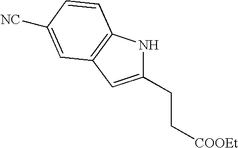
C1(CC[COOEt])=CC2=C(N1)C=CC([NC])=C2
